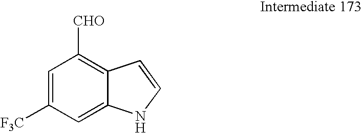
C1=C([F3C])C=C2C(=C1[CHO])C=CN2
